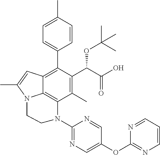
C1(C)=C(C(C(O)=O)OC(C)(C)C)C(C2=CC=C(C)C=C2)=C2C3=C1N(C1=NC=C(OC4=NC=CC=N4)C=N1)CCN3C(C)=C2
